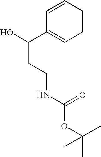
C1=CC=CC=C1C(O)CCNC(OC(C)(C)C)=O
